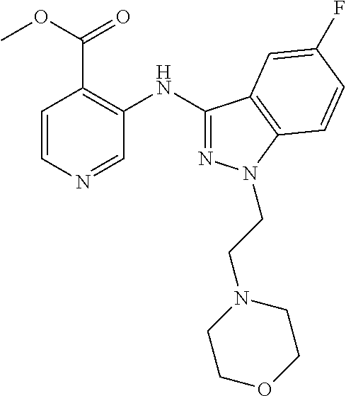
C1(C(OC)=O)=C(NC2=NN(CCN3CCOCC3)C3=C2C=C(F)C=C3)C=NC=C1
